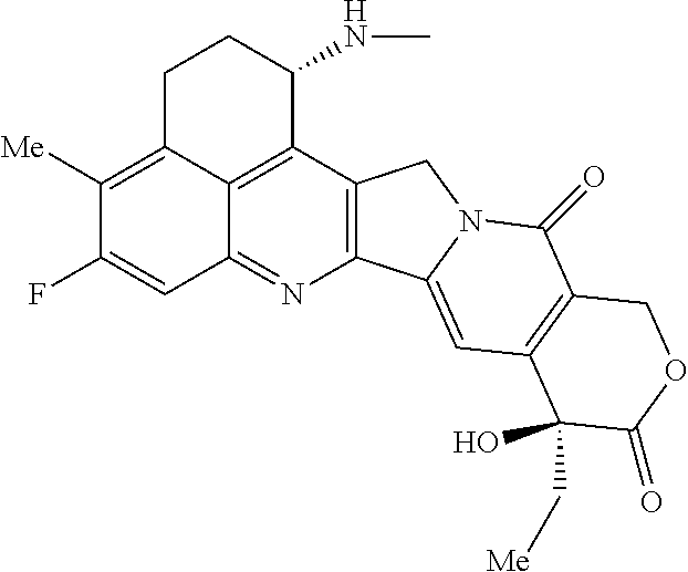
C12=C(C3=C4C(=N1)C=C(F)C([Me])=C4CCC3NC)CN1C2=CC2=C(C1=O)COC(=O)C2(O)C[Me]
